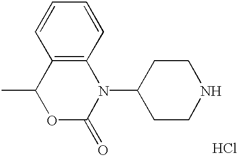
C12=C(C=CC=C1)N(C1CCNCC1)C(=O)OC2C.Cl
